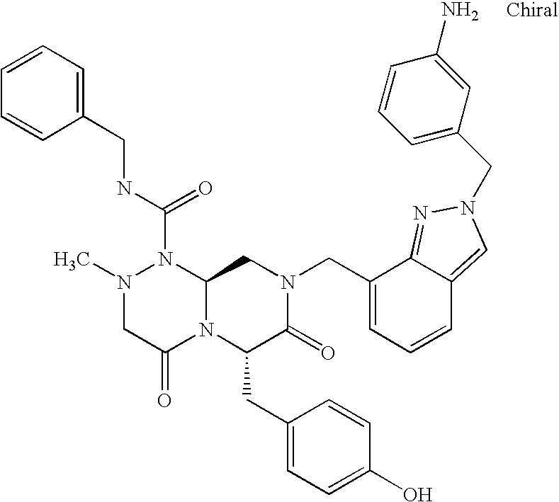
N(C(N1N(C)CC(=O)N2C1CN(CC1=CC=CC3=CN(CC4=CC=CC(N)=C4)N=C13)C(=O)C2CC1=CC=C(O)C=C1)=O)CC1=CC=CC=C1
